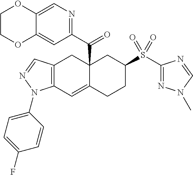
C12(C(C3=NC=C4C(=C3)OCCO4)=O)C(=CC3=C(C1)C=NN3C1=CC=C(F)C=C1)CCC(S(C1=NN(C)C=N1)(=O)=O)C2
